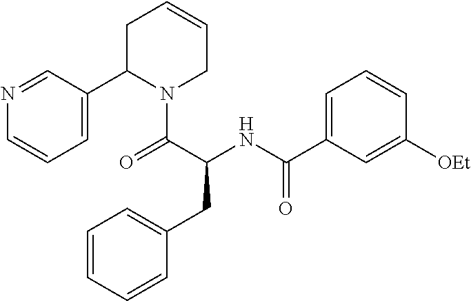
N1=CC(C2N(C(=O)C(NC(C3=CC=CC([OEt])=C3)=O)CC3=CC=CC=C3)CC=CC2)=CC=C1
